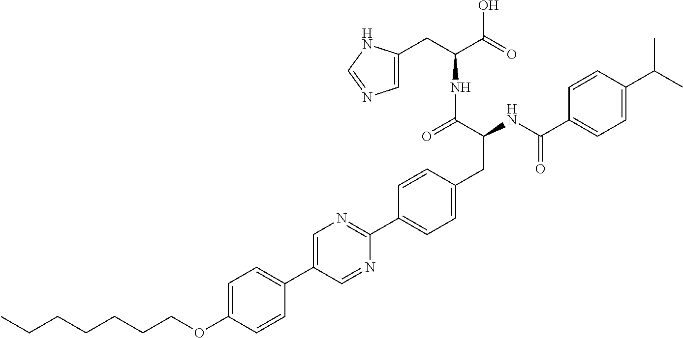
CCCCCCCOC1=CC=C(C2=CN=C(C3=CC=C(CC(NC(C4=CC=C(C(C)C)C=C4)=O)C(=O)NC(CC4=CN=CN4)C(O)=O)C=C3)N=C2)C=C1
